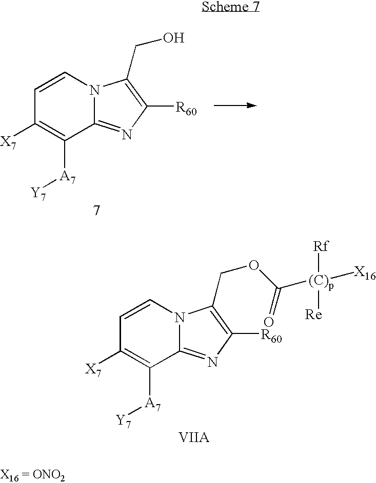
C1=CN2C(=NC([R60])=C2CO)C([A7][Y7])=C1[X7].C1=CN2C(=NC([R60])=C2COC([(C)p]([X16])([Rf])[Re])=O)C([A7][Y7])=C1[X7]
